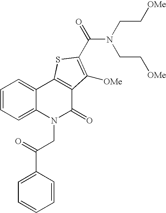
N(C(=O)C1=C([OMe])C2=C(C3=CC=CC=C3N(CC(=O)C3=CC=CC=C3)C2=O)S1)(CC[OMe])CC[OMe]
